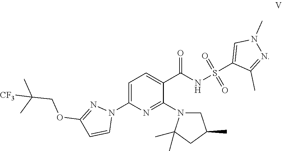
C1=C(N2N=C(OCC(C)(C)[CF3])C=C2)N=C(N2CC(C)CC2(C)C)C(C(NS(C2=CN(C)N=C2C)(=O)=O)=O)=C1
